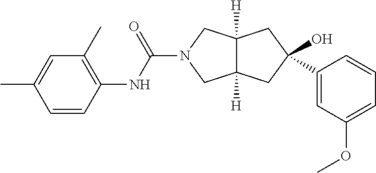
OC1(C2=CC(OC)=CC=C2)CC2([H])C([H])(CN(C(NC3=C(C)C=C(C)C=C3)=O)C2)C1
